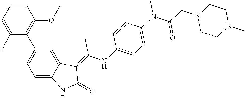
C1=CC=C(F)C(C2=CC=C3C(=C2)C(=C(NC2=CC=C(N(C(CN4CCN(C)CC4)=O)C)C=C2)C)C(=O)N3)=C1OC
